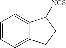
C12=CC=CC=C1C([NCS])CC2
